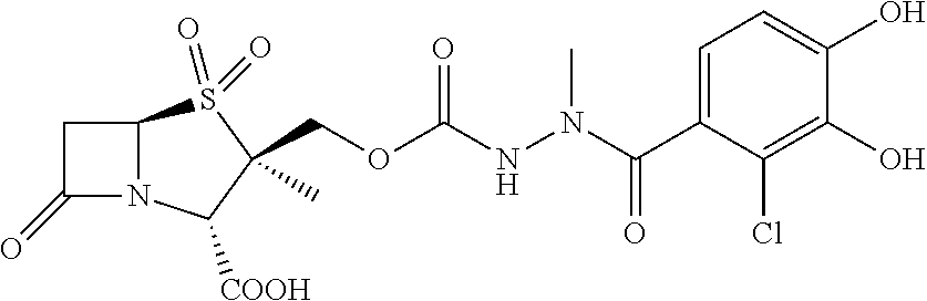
C1C(=O)N2C1S(=O)(=O)C(C)(COC(NN(C(C1=CC=C(O)C(O)=C1Cl)=O)C)=O)C2[COOH]
